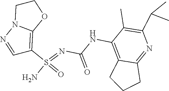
C(NC1=C2C(=NC(C(C)C)=C1C)CCC2)(N=S(N)(=O)C1=C2N(N=C1)CCO2)=O
